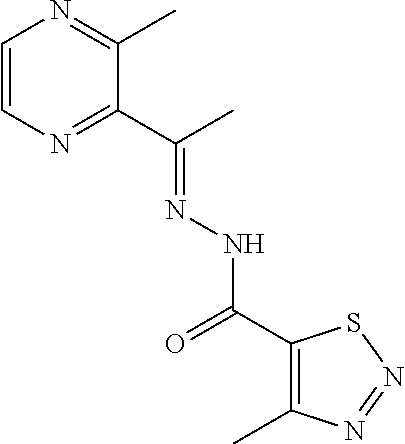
C1=CN=C(C(C)=NNC(=O)C2=C(C)N=NS2)C(C)=N1
